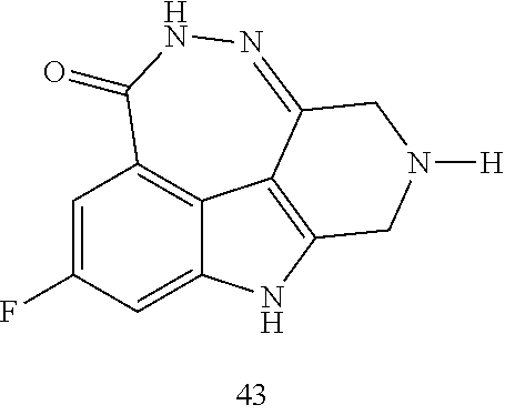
C1=C(F)C=C2C3=C1C(=O)NN=C1C3=C(N2)CN([H])C1
